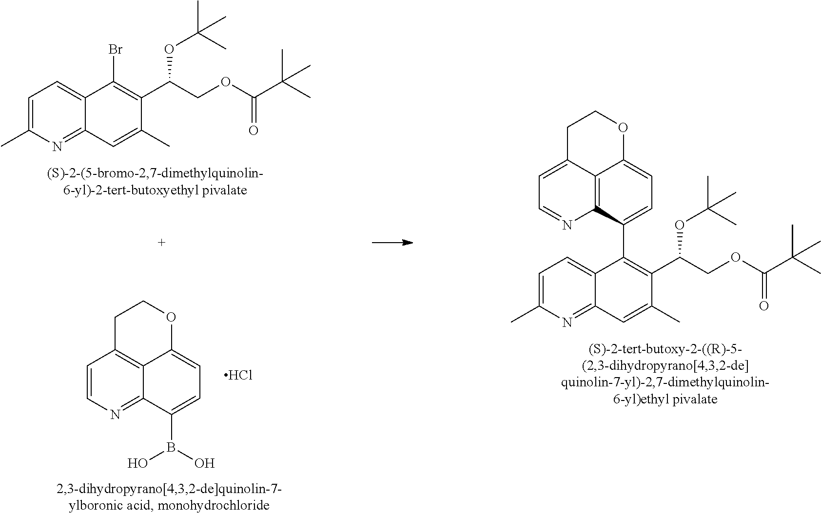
C1=C(C)N=C2C(=C1)C(Br)=C(C(COC(=O)C(C)(C)C)OC(C)(C)C)C(C)=C2.C1C2=C3C(=CC=C(B(O)O)C3=NC=C2)OC1.Cl.C1C2=CC=NC3=C2C(=CC=C3C2=C(C(COC(=O)C(C)(C)C)OC(C)(C)C)C(C)=CC3=NC(C)=CC=C23)OC1
